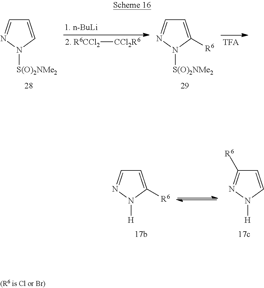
C1=CN([S(O)2NMe2])N=C1.[2. R6CCl2][CCl2R6].C1=C([R6])N([S(O)2NMe2])N=C1.C1=C([R6])N([H])N=C1.C1=CN([H])N=C1[R6]
